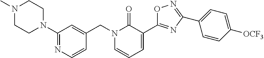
C1(N2CCN(C)CC2)=NC=CC(CN2C=CC=C(C3=NC(C4=CC=C([OCF3])C=C4)=NO3)C2=O)=C1
